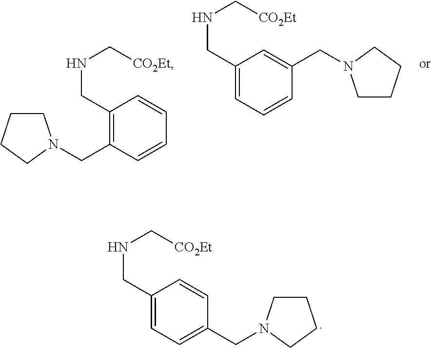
C1(CNC[CO2Et])=C(CN2CCCC2)C=CC=C1.C1(CNC[CO2Et])=CC=CC(CN2CCCC2)=C1.C1(CNC[CO2Et])=CC=C(CN2CCCC2)C=C1
